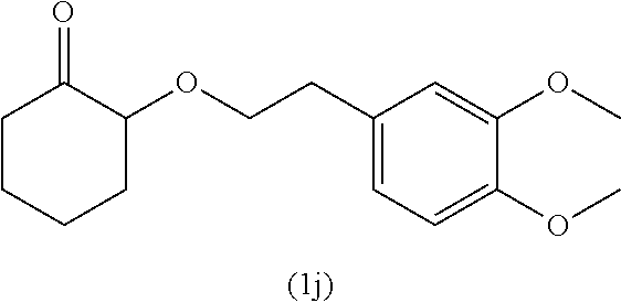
C1(CCOC2C(=O)CCCC2)=CC=C(OC)C(OC)=C1
